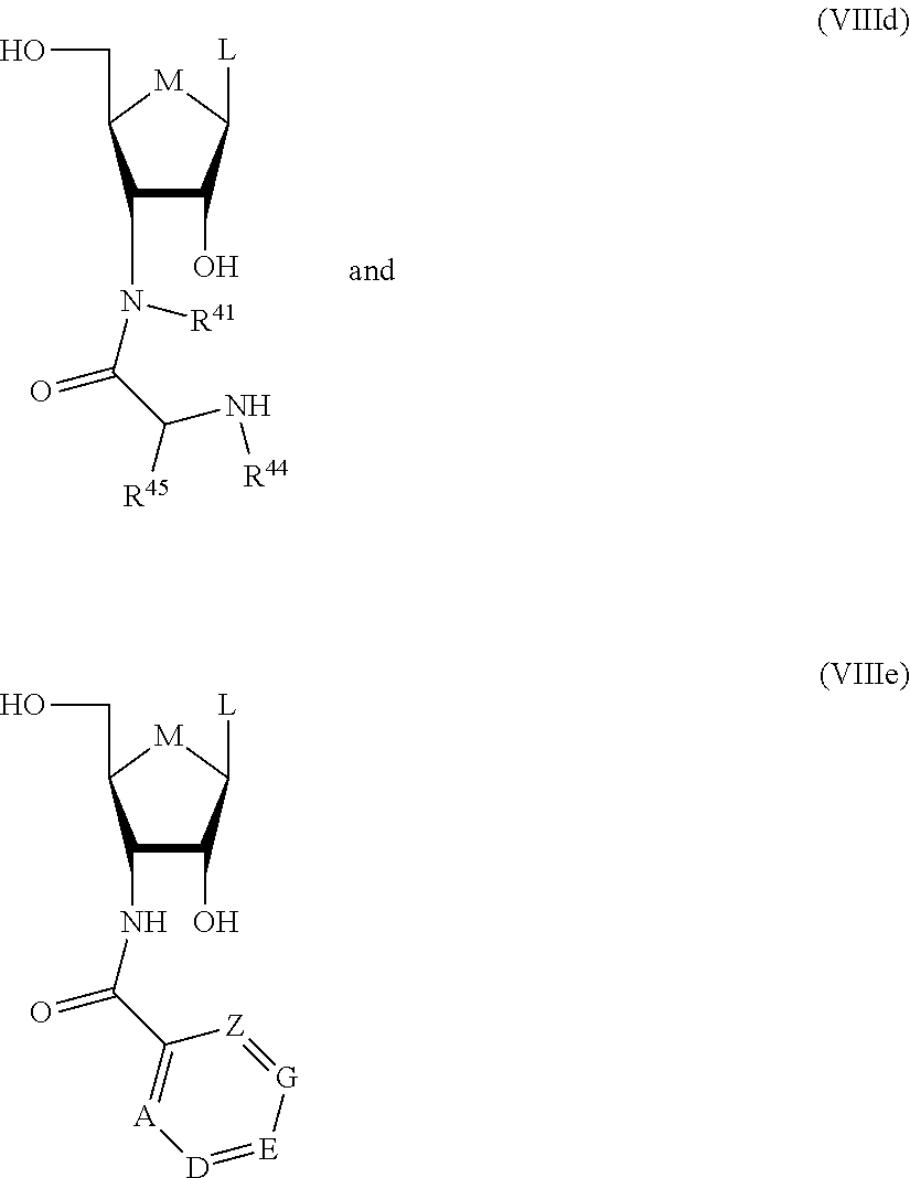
C1(N(C(C([R45])N[R44])=O)[R41])C(O)C([L])[M]C1CO.C1(NC(C2=[A][D]=[E][G]=[Z]2)=O)C(O)C([L])[M]C1CO
